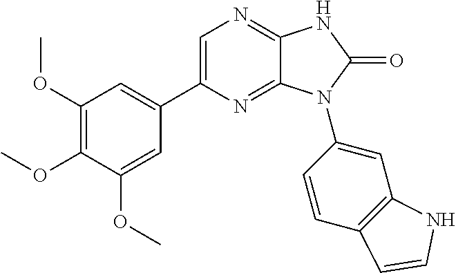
C1(OC)=C(OC)C(OC)=CC(C2=CN=C3C(=N2)N(C2=CC4=C(C=C2)C=CN4)C(=O)N3)=C1
